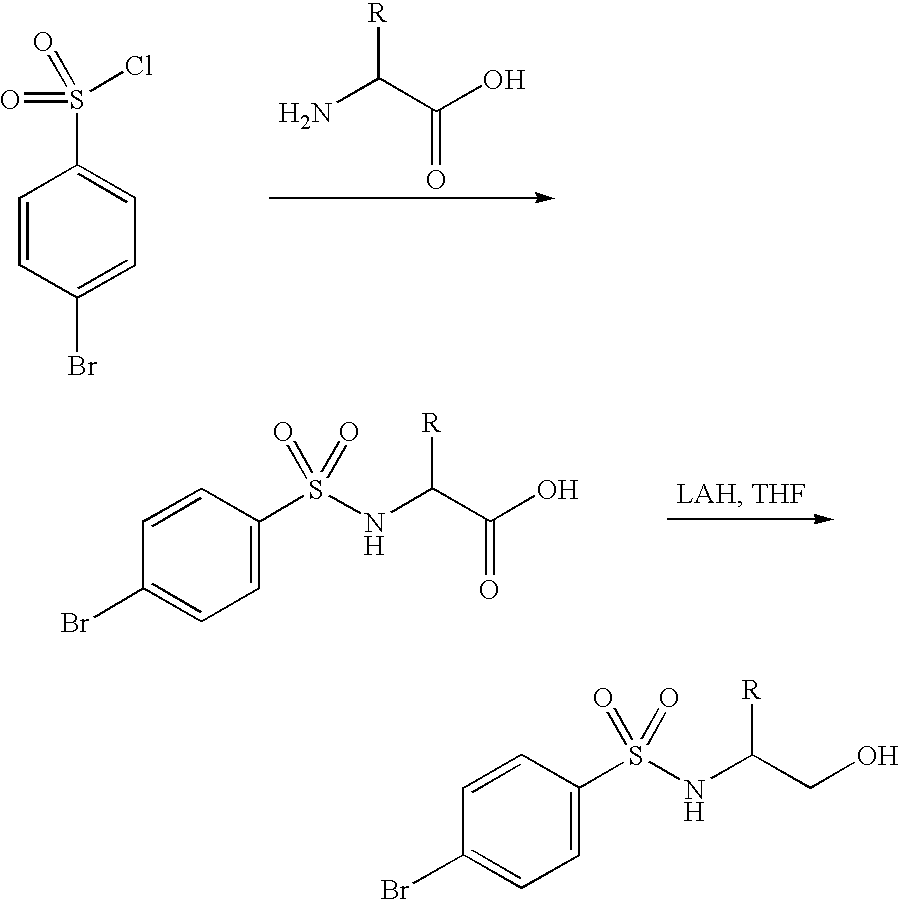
C1=CC(Br)=CC=C1S(Cl)(=O)=O.NC(C(O)=O)[R].C1=CC(S(NC(C(O)=O)[R])(=O)=O)=CC=C1Br.C1=CC(S(NC(CO)[R])(=O)=O)=CC=C1Br
